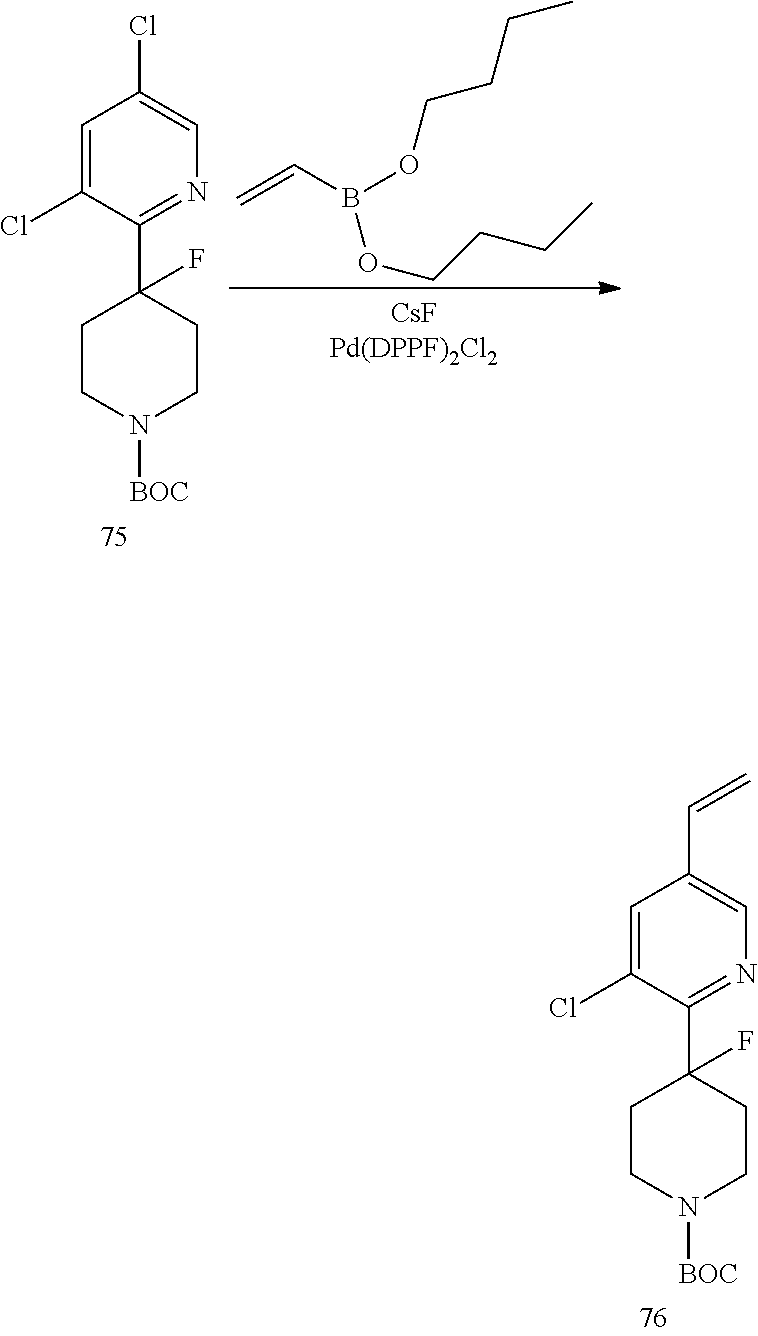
C1=C(Cl)C(C2(F)CCN([BOC])CC2)=NC=C1C=C.C1=C(Cl)C(C2(F)CCN([BOC])CC2)=NC=C1Cl.O(CCCC)B(C=C)OCCCC
